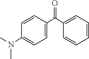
C1=C(C(C2=CC=CC=C2)=O)C=CC(N(C)C)=C1
